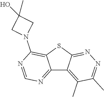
C12=NC=NC(N3CC(O)(C)C3)=C1SC1=NN=C(C)C(C)=C21
